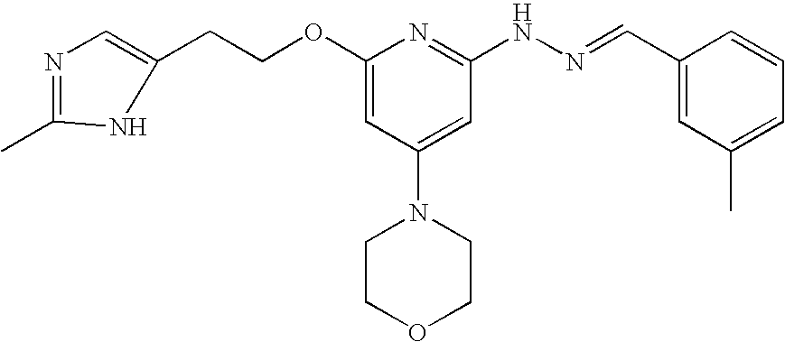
C1(CCOC2=CC(N3CCOCC3)=CC(NN=CC3=CC(C)=CC=C3)=N2)=CN=C(C)N1
